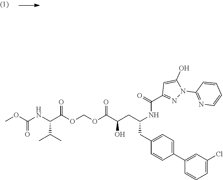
C1(CC(CC(O)C(OCOC(C(C(C)C)NC(=O)OC)=O)=O)NC(C2=NN(C3=NC=CC=C3)C(O)=C2)=O)=CC=C(C2=CC(Cl)=CC=C2)C=C1
